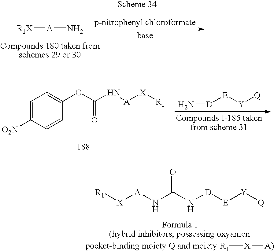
[R1X][A]N.N[D][E][Y][Q].C1=C([O2N])C=CC(OC(N[A][X][R1])=O)=C1.[R1][X][A)].[R1][X][A]NC(N[D][E][Y][Q])=O
